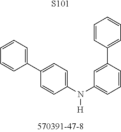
C1(N(C2=CC=CC(C3=CC=CC=C3)=C2)[H])=CC=C(C2=CC=CC=C2)C=C1.[S101]
